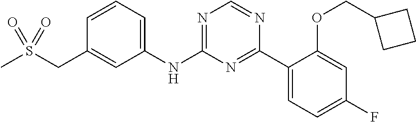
C1(NC2=NC=NC(C3=CC=C(F)C=C3OCC3CCC3)=N2)=CC=CC(CS(C)(=O)=O)=C1
